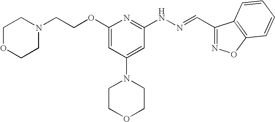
C(OC1=CC(N2CCOCC2)=CC(NN=CC2=NOC3=C2C=CC=C3)=N1)CN1CCOCC1
